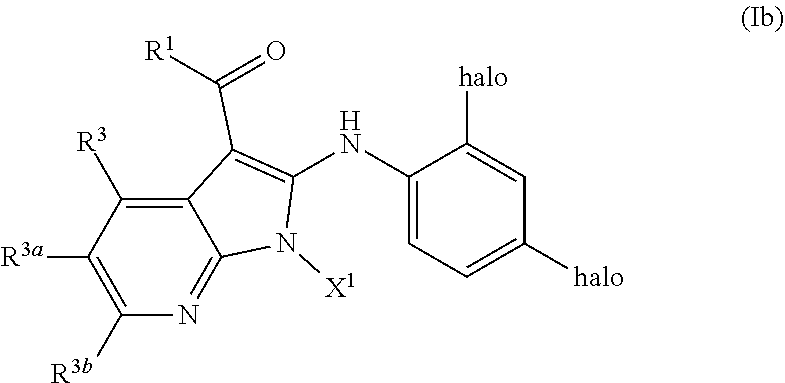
C1([R3])=C2C(C([R1])=O)=C(NC3=CC=C([halo])C=C3[halo])N([X1])C2=NC([R3b])=C1[R3a]
